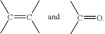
C(=C(C)C)(C)C.C(=O)(C)C
